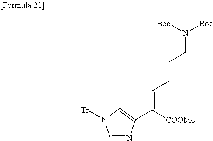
C1=NC(C([COOMe])=CCCCN([Boc])[Boc])=CN1[Tr]
